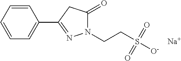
C1(C2=NN(CCS([O-])(=O)=O)C(=O)C2)=CC=CC=C1.[Na]
